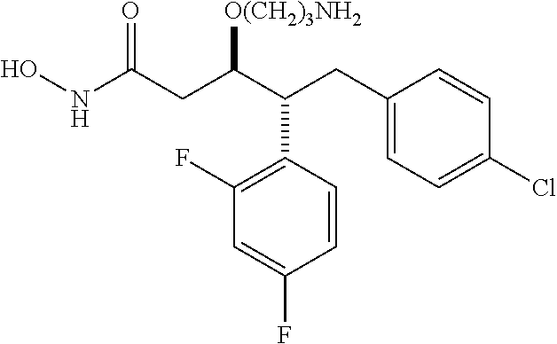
C1=CC(C(C(CC(NO)=O)[O(CH2)3NH2])CC2=CC=C(Cl)C=C2)=C(F)C=C1F
